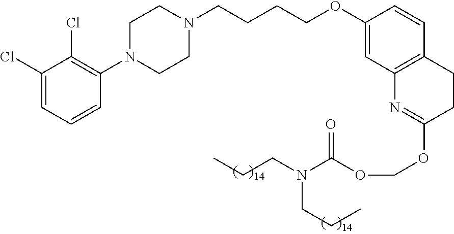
C1(Cl)=CC=CC(N2CCN(CCCCOC3=CC4=C(C=C3)CCC(OCOC(=O)N(CCC)CCC)=N4)CC2)=C1Cl
